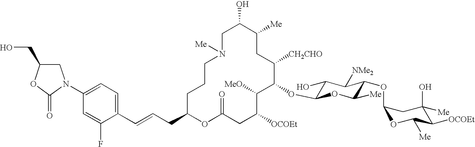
C1C(O)C([Me])CC([CH2CHO])C(OC2C(O)C([NMe2])C(OC3OC([Me])C([OCOEt])C(O)([Me])C3)C([Me])O2)C([MeO])C([OCOEt])CC(=O)OC(CC=CC2=CC=C(N3CC(CO)OC3=O)C=C2F)CCCN1[Me]
